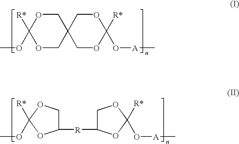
O1CC2(COC1([R*])OC)COC([R*])(O[A]C)OC2.O1C([R]C2COC([R*])(O[A]C)O2)COC1([R*])OC
